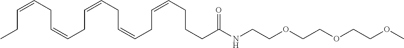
CCC=CCC=CCC=CCC=CCC=CCCCC(NCCOCCOCCOC)=O
